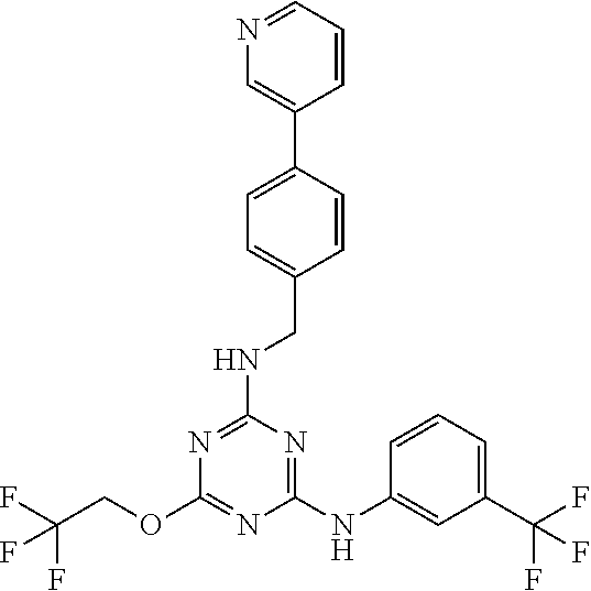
C1(NC2=CC(C(F)(F)F)=CC=C2)=NC(NCC2=CC=C(C3=CN=CC=C3)C=C2)=NC(OCC(F)(F)F)=N1
